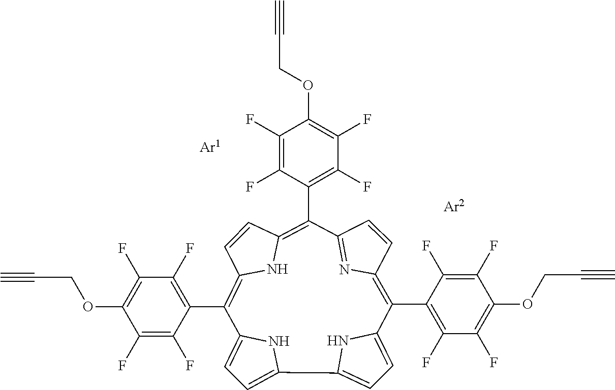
C1=C2NC(=C1)C1=CC=C(N1)C(C1=C(F)C(F)=C(OCC#C)C(F)=C1F)=C1C=CC(=N1)C(C1=C(F)C(F)=C(OCC#C)C(F)=C1F)=C1C=CC(=C2C2=C(F)C(F)=C(OCC#C)C(F)=C2F)N1
